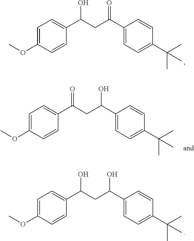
C1=C(OC)C=CC(C(CC(C2=CC=C(C(C)(C)C)C=C2)=O)O)=C1.C1=C(OC)C=CC(C(CC(C2=CC=C(C(C)(C)C)C=C2)O)=O)=C1.C1=C(OC)C=CC(C(CC(C2=CC=C(C(C)(C)C)C=C2)O)O)=C1
